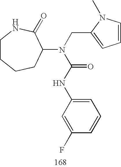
C1CCCC(N(C(=O)NC2=CC=CC(F)=C2)CC2=CC=CN2C)C(=O)N1
